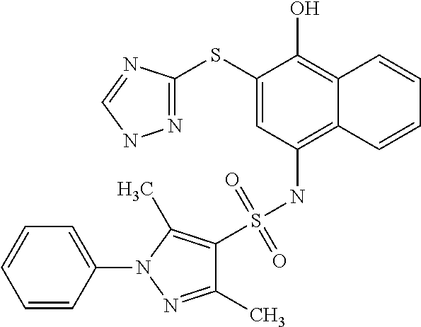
C1(SC2=NNC=N2)=CC(NS(=O)(=O)C2=C(C)N(C3=CC=CC=C3)N=C2C)=C2C(=C1O)C=CC=C2
